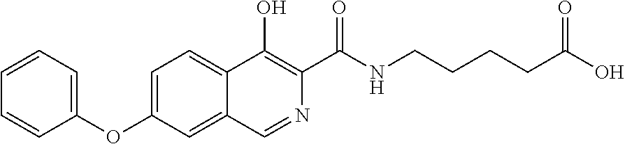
C1(OC2=CC=C3C(=C2)C=NC(C(NCCCCC(O)=O)=O)=C3O)=CC=CC=C1
